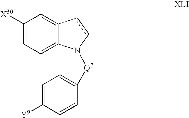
C1([X30])=CC=C2C(=C1)ccN2[Q7]C1=CC=C([Y9])C=C1
